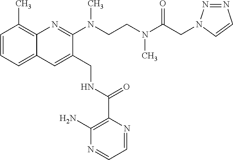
C1=CC=C2C(=C1C)N=C(N(CCN(C(CN1N=NC=C1)=O)C)C)C(CNC(C1=C(N)N=CC=N1)=O)=C2
